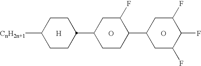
C1CC([CnH2n+1])CCC1C1CC(F)C(C2CC(F)C(F)C(F)C2)CC1.[H].O.O
